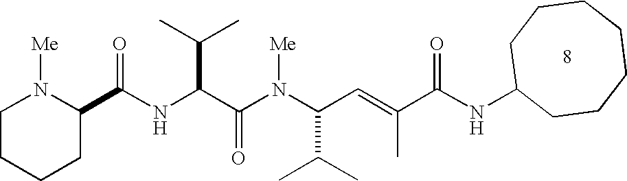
N(C(C(N(C(C(C)C)C=C(C(NC1CCCCCCC1)=O)C)[Me])=O)C(C)C)C(=O)C1N([Me])CCCC1
